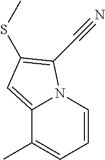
C1=CN2C(=CC(SC)=C2C#N)C(C)=C1
